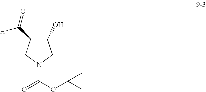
C1(O)C(C([H])=O)CN(C(OC(C)(C)C)=O)C1
